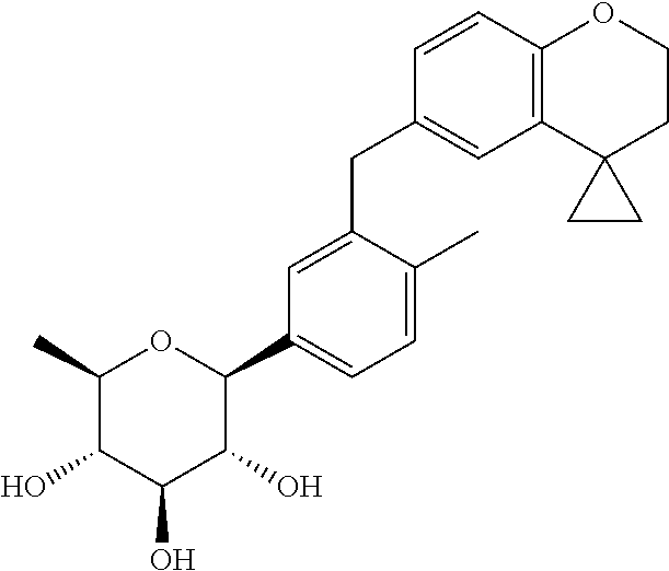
C1(C)C(O)C(O)C(O)C(C2=CC=C(C)C(CC3=CC4=C(C=C3)OCCC43CC3)=C2)O1
